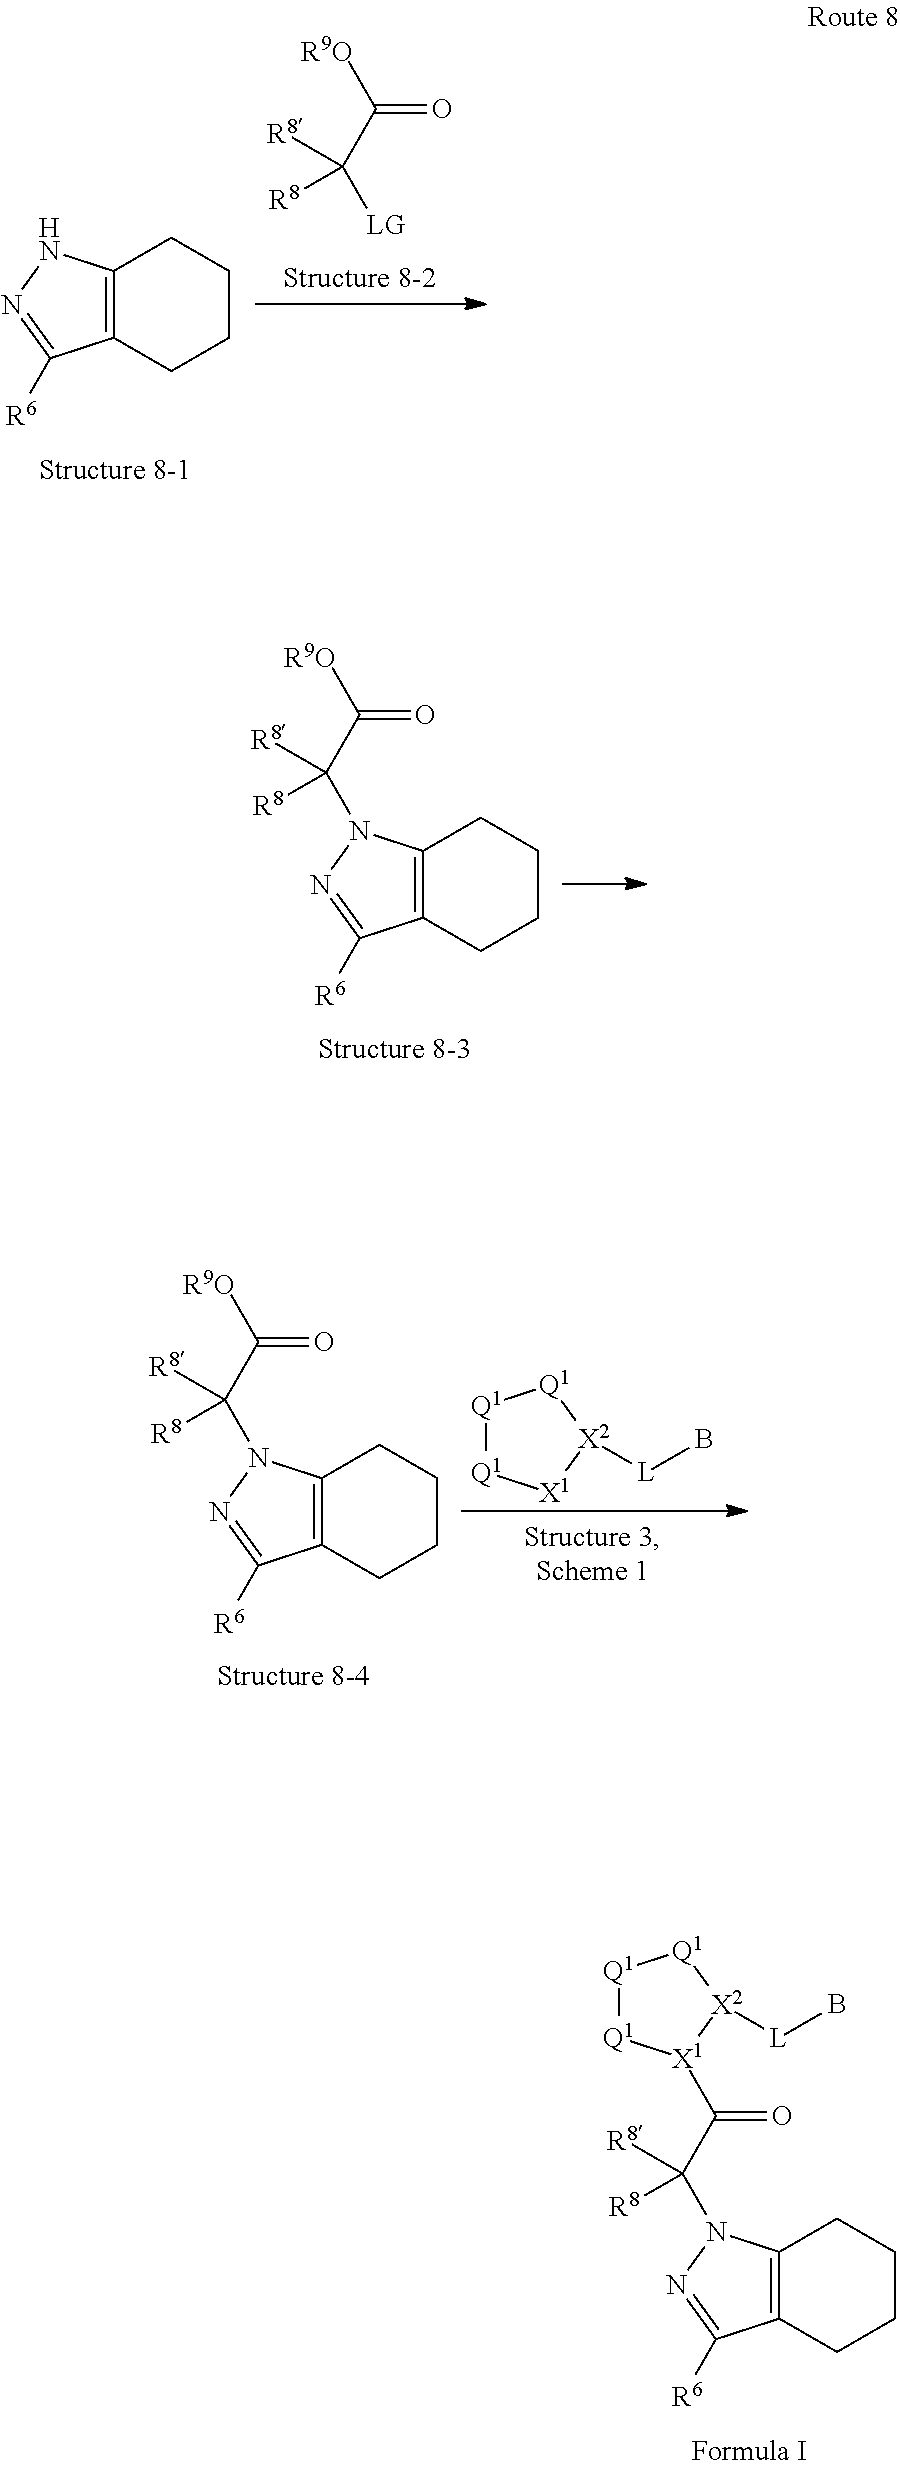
C12=C(CCCC1)C([R6])=NN2C(C([R9O])=O)([R8])[R8].[Q1]1[Q1][X1][X2]([L]B)[Q1]1.[R9O]C(C([LG])([R8])[R8])=O.C12=C(CCCC1)C([R6])=NN2.C12=C(CCCC1)C([R6])=NN2C(C([R9O])=O)([R8])[R8].C12=C(CCCC1)C([R6])=NN2C(C(=O)[X1]1[Q1][Q1][Q1][X2]1[L]B)([R8])[R8]
